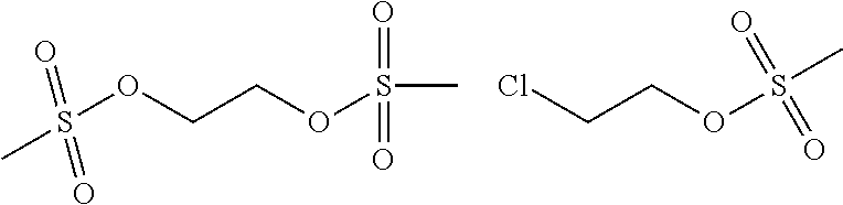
S(OCCOS(C)(=O)=O)(C)(=O)=O.ClCCOS(C)(=O)=O
